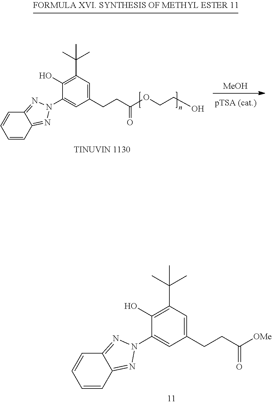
[MeOH].C1(N2N=C3C=CC=CC3=N2)=CC(CCC(OCCO)=O)=CC(C(C)(C)C)=C1O.C1(N2N=C3C=CC=CC3=N2)=CC(CCC([OMe])=O)=CC(C(C)(C)C)=C1O
